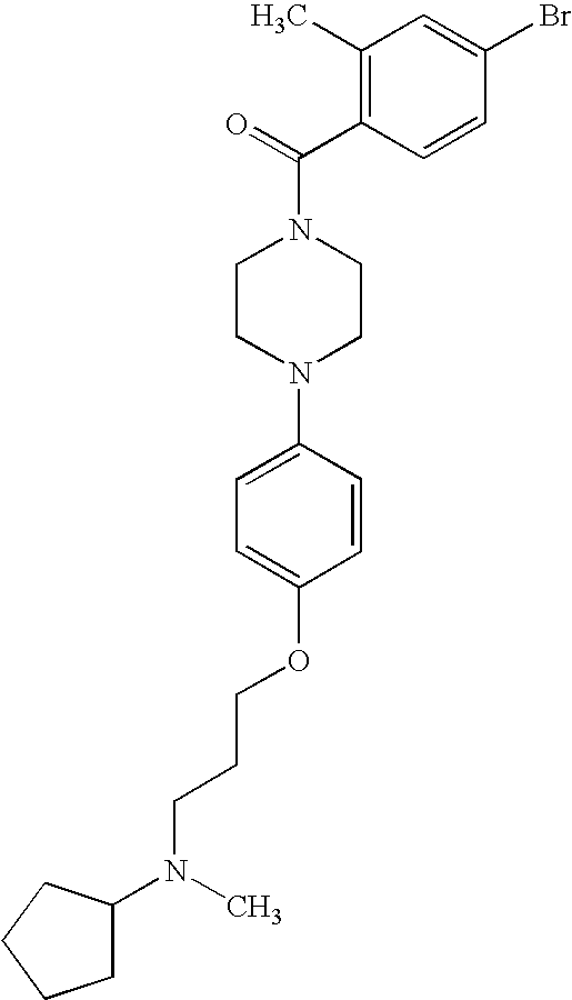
C1CN(C2=CC=C(OCCCN(C3CCCC3)C)C=C2)CCN1C(=O)C1=C(C)C=C(Br)C=C1
